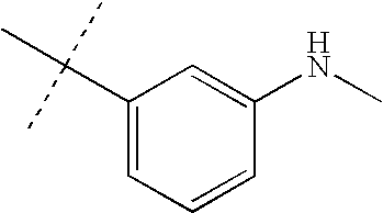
C1(C(C)(C)C)=CC=CC(NC)=C1
